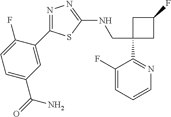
C1(CNC2=NN=C(C3=CC(C(=O)N)=CC=C3F)S2)(C2=NC=CC=C2F)CC(F)C1
